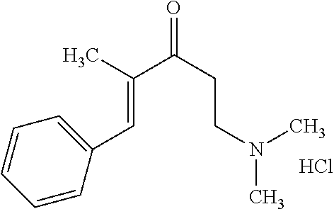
C(=C(C)C(CCN(C)C)=O)C1=CC=CC=C1.Cl
